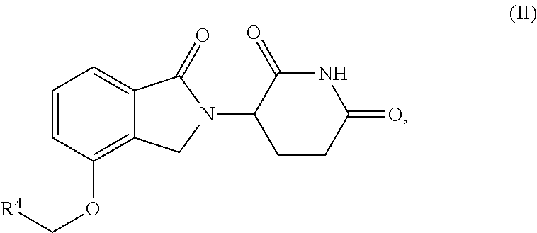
O(C1=C2C(=CC=C1)C(=O)N(C1CCC(=O)NC1=O)C2)C[R4]
